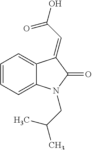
C12=CC=CC=C1N(CC(C)C)C(=O)C2=CC(O)=O
